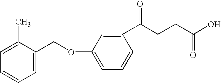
C1(C)=CC=CC=C1COC1=CC=CC(C(CCC(O)=O)=O)=C1
